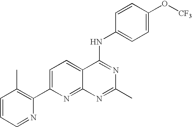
C1=CC=NC(C2=CC=C3C(=N2)N=C(C)N=C3NC2=CC=C(O[CF3])C=C2)=C1C
